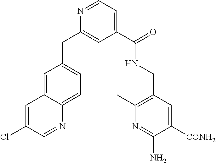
N1=CC=C(C(NCC2=C(C)N=C(N)C([CONH2])=C2)=O)C=C1CC1=CC=C2C(=C1)C=C(Cl)C=N2
